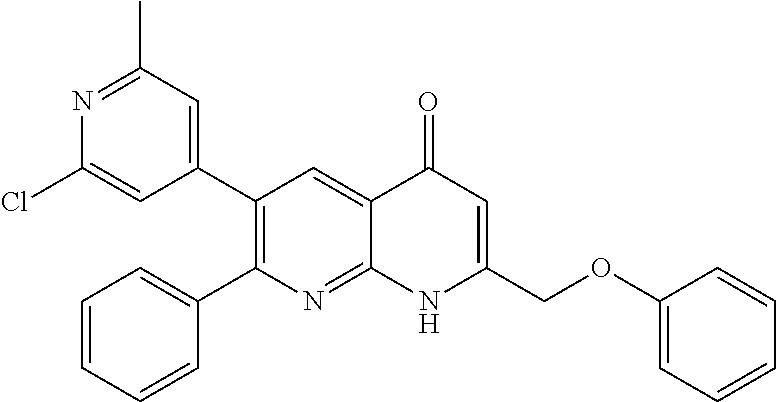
N1=C(C)C=C(C2=C(C3=CC=CC=C3)N=C3C(=C2)C(=O)C=C(COC2=CC=CC=C2)N3)C=C1Cl
